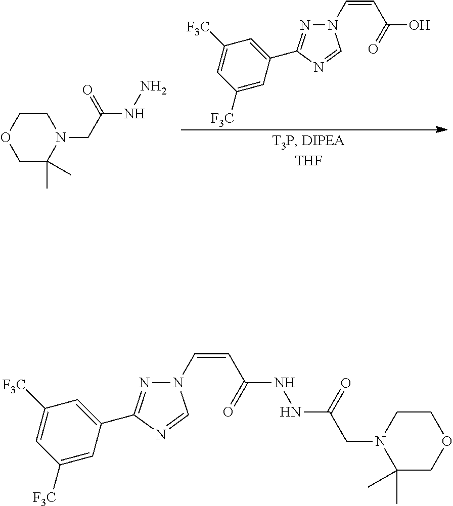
OC(C=CN1N=C(C2=CC([F3C])=CC([F3C])=C2)N=C1)=O.C1OCCN(CC(NN)=O)C1(C)C.C1(C)(C)COCCN1CC(=O)NNC(C=CN1N=C(C2=CC([F3C])=CC([F3C])=C2)N=C1)=O
